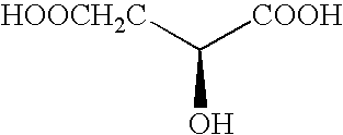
[HOOCH2C]C([COOH])O
